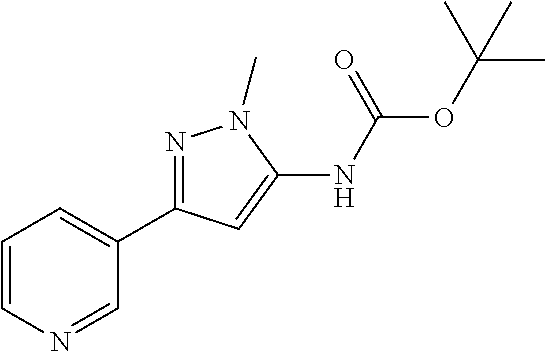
C1=CN=CC(C2=NN(C)C(NC(OC(C)(C)C)=O)=C2)=C1
